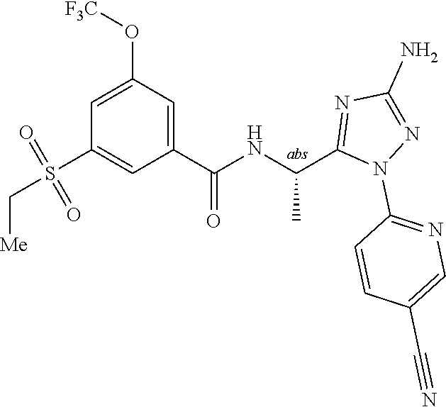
C1=C(O[F3C])C=C(C(=O)NC(C)C2=NC(N)=NN2C2=NC=C(C#N)C=C2)C=C1S(=O)(=O)C[Me]
